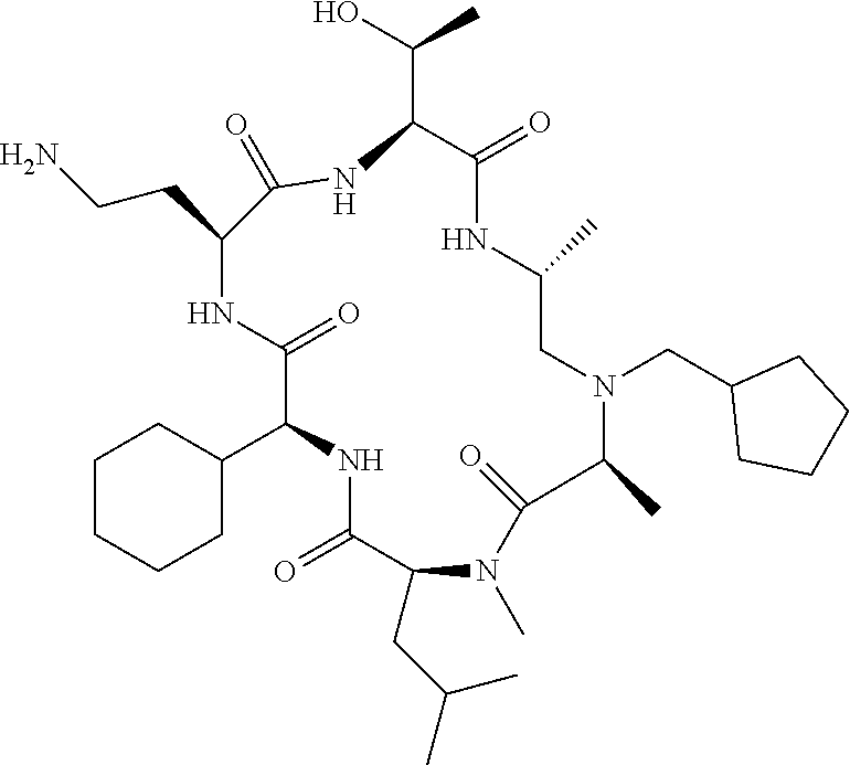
C1CCCC(C2NC(=O)C(CC(C)C)N(C)C(=O)C(C)N(CC3CCCC3)CC(C)NC(=O)C(C(O)C)NC(=O)C(CCN)NC2=O)C1
